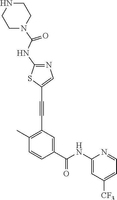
C1(C)=C(C#CC2=CN=C(NC(=O)N3CCNCC3)S2)C=C(C(NC2=CC([CF3])=CC=N2)=O)C=C1
